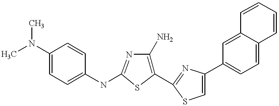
C1(N(C)C)=CC=C(NC2=NC(N)=C(C3=NC(C4=CC=C5C(=C4)C=CC=C5)=CS3)S2)C=C1
